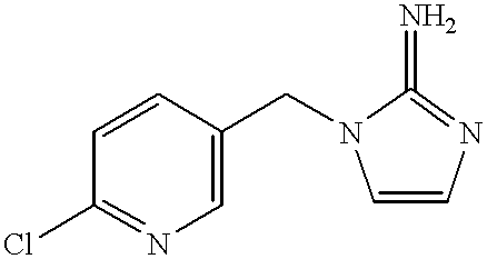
C1=CC(CN2C=CN=C2=N)=CN=C1Cl
